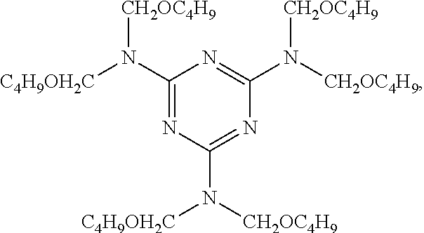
C1(N([C4H9OH2C])[CH2OC4H9])=NC(N([CH2OC4H9])[C4H9OH2C])=NC(N([CH2OC4H9])[CH2OC4H9])=N1
